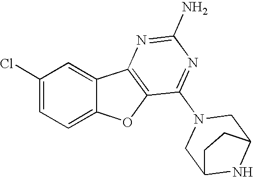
C1(Cl)=CC=C2C(=C1)C1=C(O2)C(N2CC3NC(C2)CC3)=NC(N)=N1
